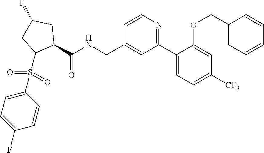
C1(C2=CC=C([CF3])C=C2OCC2=CC=CC=C2)=NC=CC(CNC(C2CC(F)CC2S(C2=CC=C(F)C=C2)(=O)=O)=O)=C1
